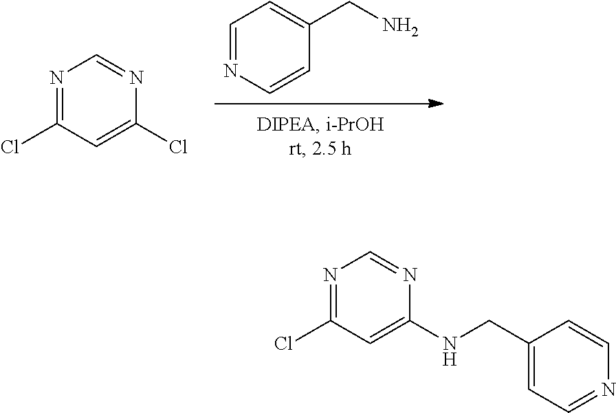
C1=NC=CC(CN)=C1.N1=C(Cl)C=C(Cl)N=C1.N1=C(Cl)C=C(NCC2=CC=NC=C2)N=C1
